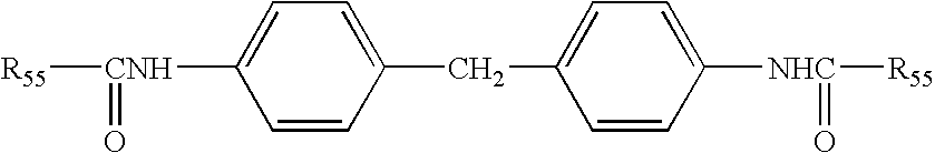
[CNH]([R55])(C1=CC=C(CC2=CC=C([NHC](=O)[R55])C=C2)C=C1)=O
